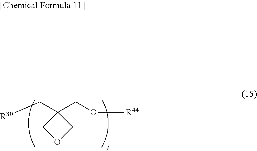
C(C1(CO[R44])COC1)[R30]
